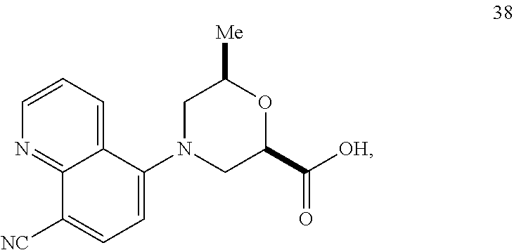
N1=C2C(=CC=C1)C(N1CC(C([OH])=O)OC([Me])C1)=CC=C2[NC]
